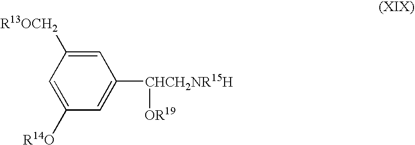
[R14O]C1=CC([R13OCH2])=CC([CHCH2NR15H][OR19])=C1
